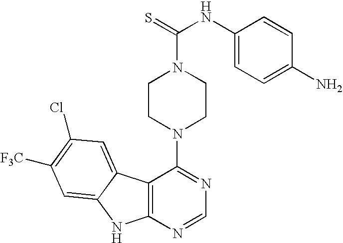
C12=C(N=CN=C1N1CCN(C(=S)NC3=CC=C(N)C=C3)CC1)NC1=CC([F3C])=C(Cl)C=C21
